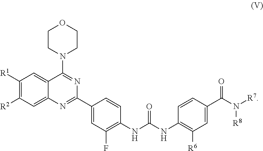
C1([R1])=C([R2])C=C2C(=C1)C(N1CCOCC1)=NC(C1=CC(F)=C(NC(NC3=C([R6])C=C(C(N([R8])[R7])=O)C=C3)=O)C=C1)=N2
